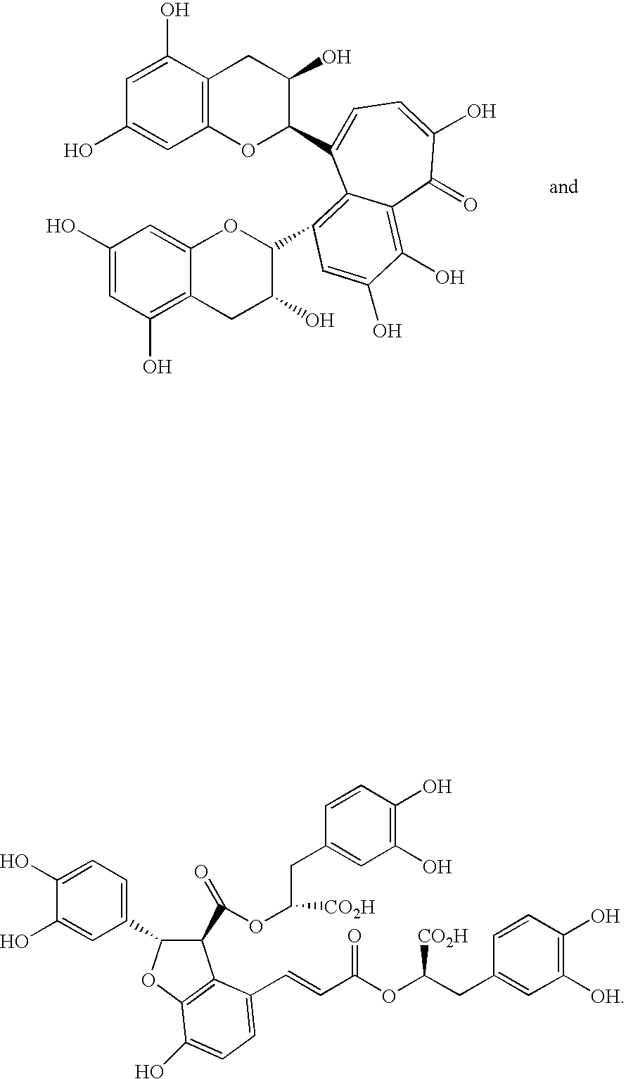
C12=C(C(O)=CC(O)=C1)CC(O)C(C1=CC=C(O)C(=O)C3=C(O)C(O)=CC(C4C(O)CC5=C(O)C=C(O)C=C5O4)=C13)O2.C1(C2C(C(OC(CC3=CC(O)=C(O)C=C3)[CO2H])=O)C3=C(O2)C(O)=CC=C3C=CC(OC(CC2=CC([OH])=C(O)C=C2)[CO2H])=O)=CC=C(O)C(O)=C1
